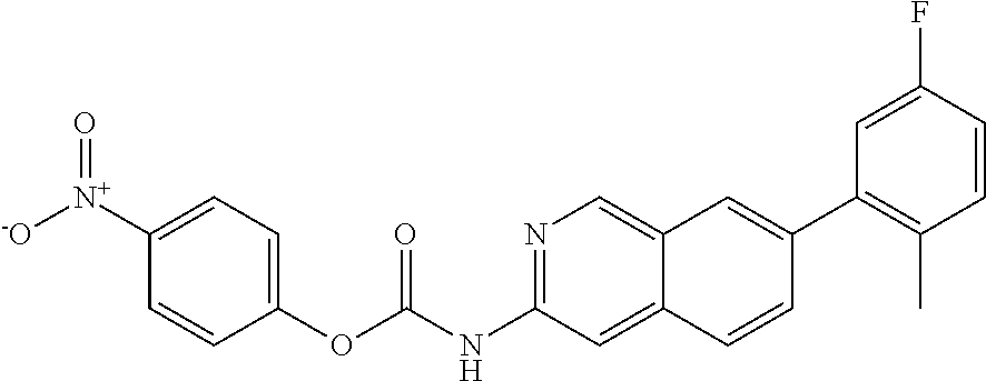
N1=C(NC(OC2=CC=C([N+]([-O])=O)C=C2)=O)C=C2C(=C1)C=C(C1=C(C)C=CC(F)=C1)C=C2
